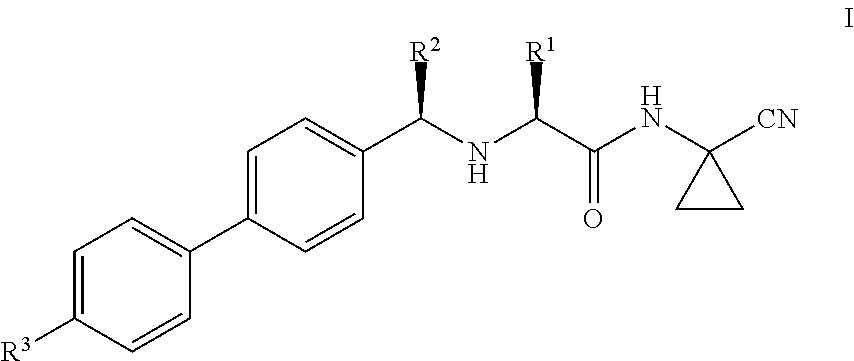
C1=C([R3])C=CC(C2=CC=C(C(NC(C(NC3([CN])CC3)=O)[R1])[R2])C=C2)=C1
